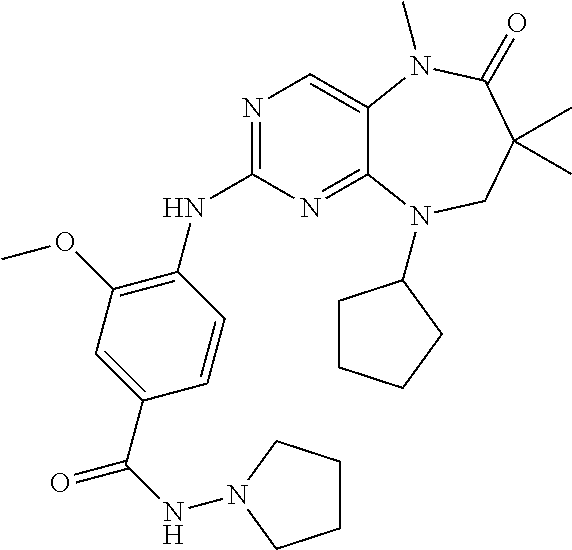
N1=C(NC2=C(OC)C=C(C(NN3CCCC3)=O)C=C2)N=C2C(=C1)N(C)C(=O)C(C)(C)CN2C1CCCC1
